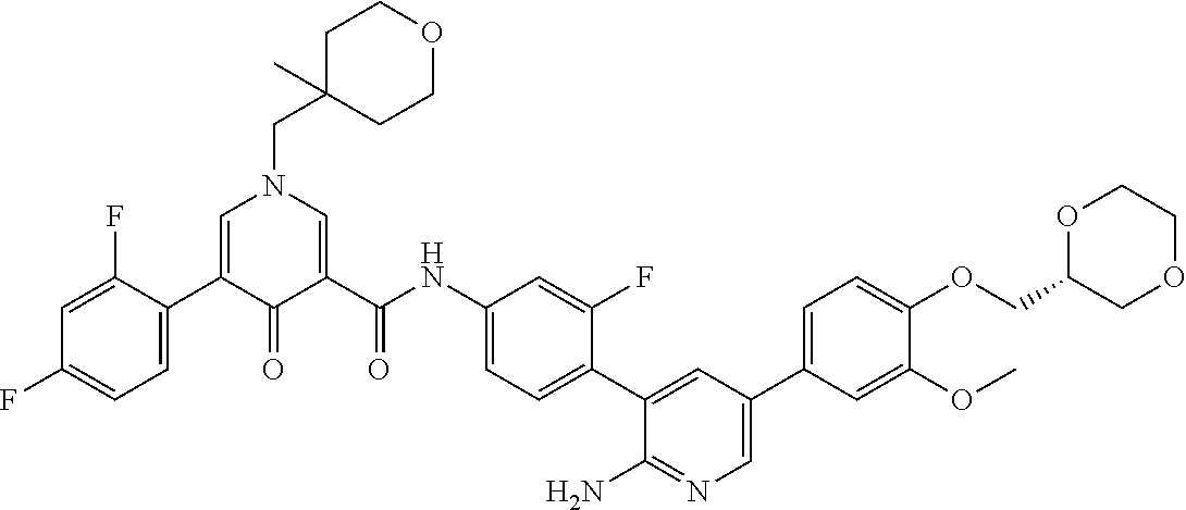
C1C(CN2C=C(C3=CC=C(F)C=C3F)C(=O)C(C(NC3=CC=C(C4=CC(C5=CC=C(OCC6COCCO6)C(OC)=C5)=CN=C4N)C(F)=C3)=O)=C2)(C)CCOC1
